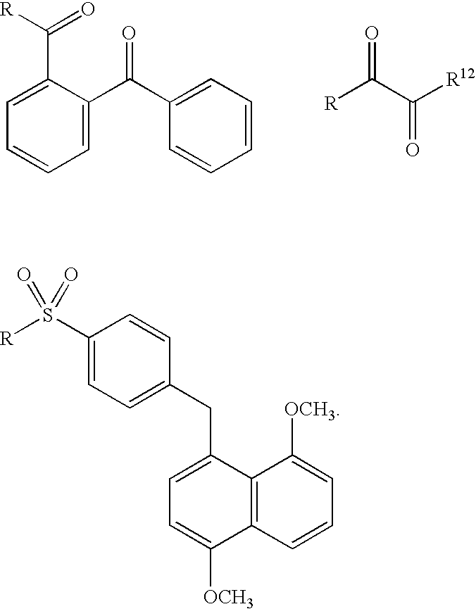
C1(C(C2=CC=CC=C2)=O)=CC=CC=C1C([R])=O.[R]C(C([R12])=O)=O.C1(S([R])(=O)=O)=CC=C(CC2=CC=C([OCH3])C3=C2C([OCH3])=CC=C3)C=C1
